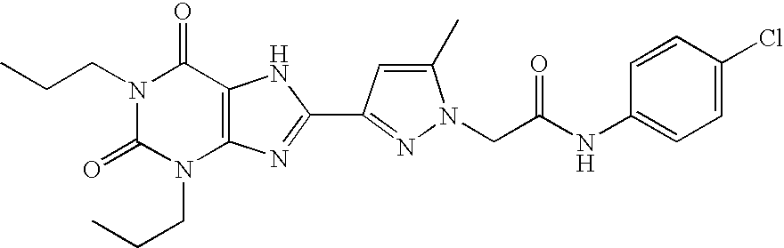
N1(CCC)C(=O)N(CCC)C2=C(C1=O)NC(C1=NN(CC(NC3=CC=C(Cl)C=C3)=O)C(C)=C1)=N2
